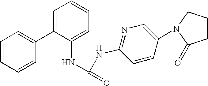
C1=CC=CC(C2=CC=CC=C2NC(=O)NC2=NC=C(N3CCCC3=O)C=C2)=C1
